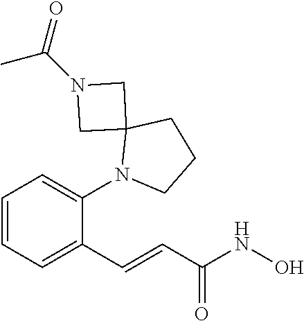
C1=CC=C(N2C3(CCC2)CN(C(C)=O)C3)C(C=CC(NO)=O)=C1
